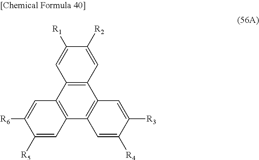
C1=C([R2])C([R1])=CC2=C1C1=C(C3=C2C=C([R6])C([R5])=C3)C=C([R4])C([R3])=C1
